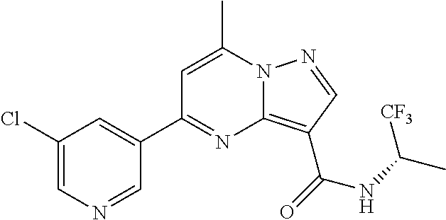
C1=C(C)N2C(=C(C(=O)NC(C)[CF3])C=N2)N=C1C1=CC(Cl)=CN=C1
